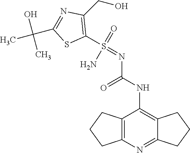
C12=C(N=C3C(=C1NC(N=S(C1=C(CO)N=C(C(C)(O)C)S1)(=O)N)=O)CCC3)CCC2
